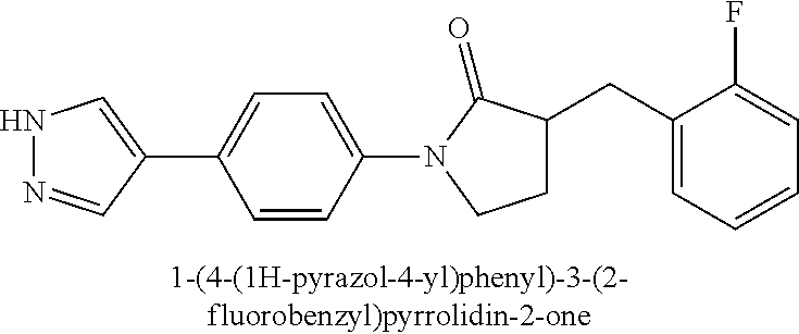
N1N=CC(C2=CC=C(N3C(=O)C(CC4=CC=CC=C4F)CC3)C=C2)=C1
